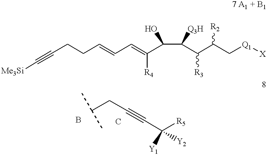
[Me3Si]C#CCCC=CC=C(C(C(C(C([R2])C[Q1][X])[R3])[Q3H])O)[R4].CC(C)CC#CC([R5])([Y1])[Y2]
